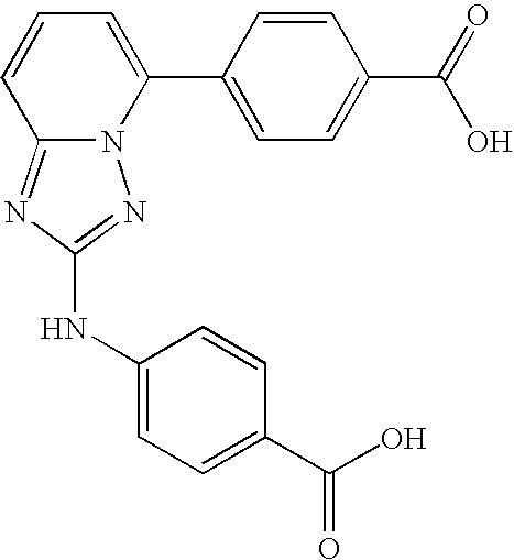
C12=NC(NC3=CC=C(C(O)=O)C=C3)=NN1C(C1=CC=C(C(O)=O)C=C1)=CC=C2
